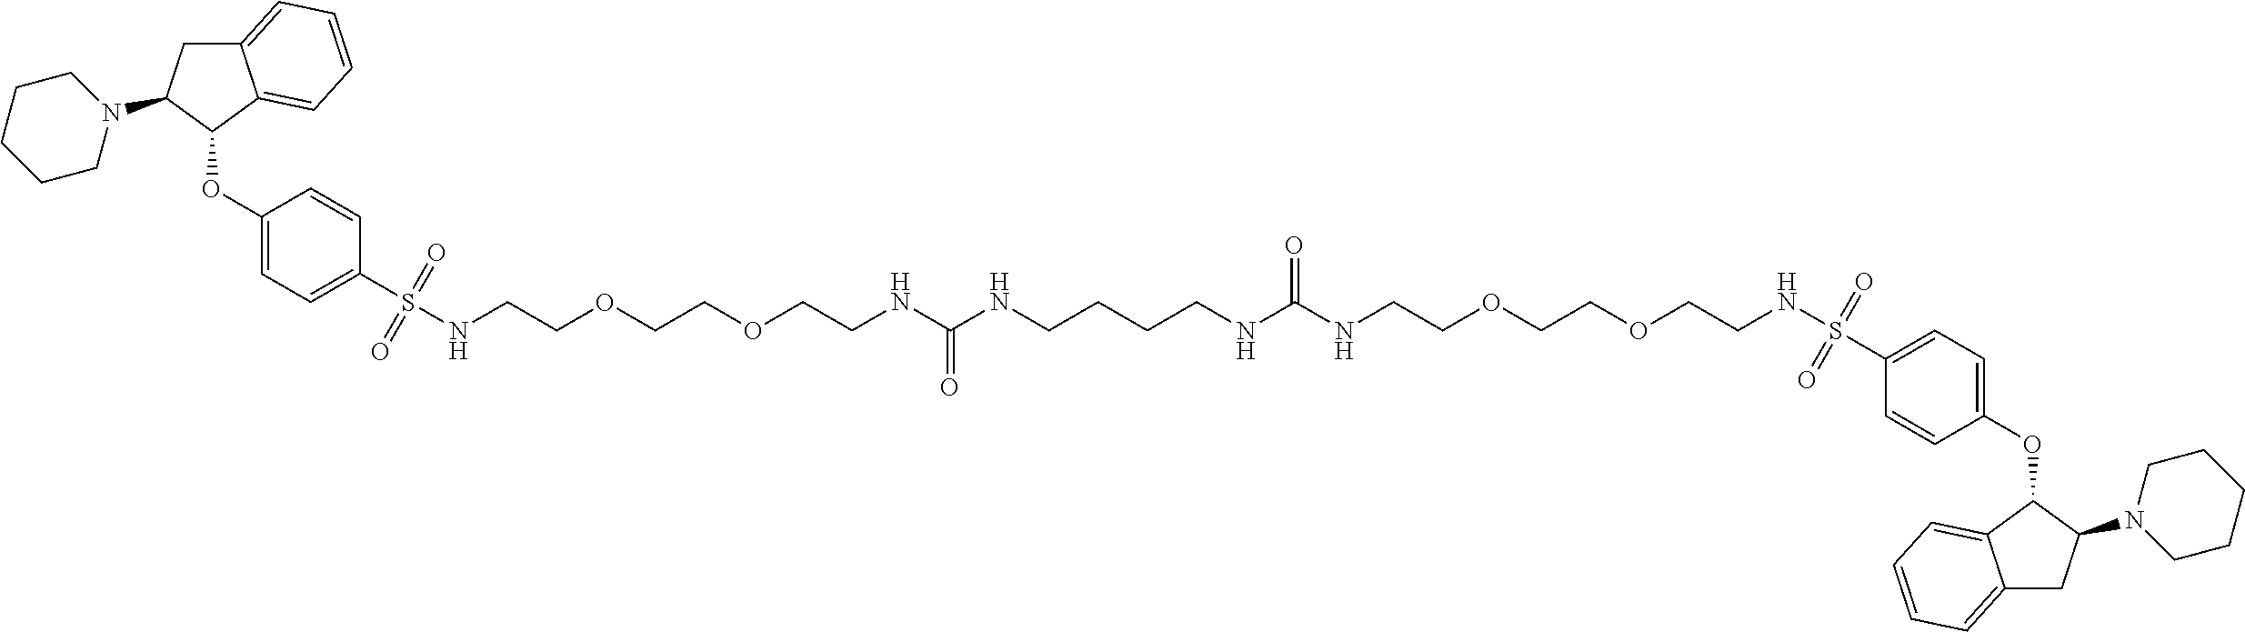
C12=CC=CC=C1C(OC1=CC=C(S(NCCOCCOCCNC(NCCCCNC(NCCOCCOCCNS(C3=CC=C(OC4C5=CC=CC=C5CC4N4CCCCC4)C=C3)(=O)=O)=O)=O)(=O)=O)C=C1)C(N1CCCCC1)C2
